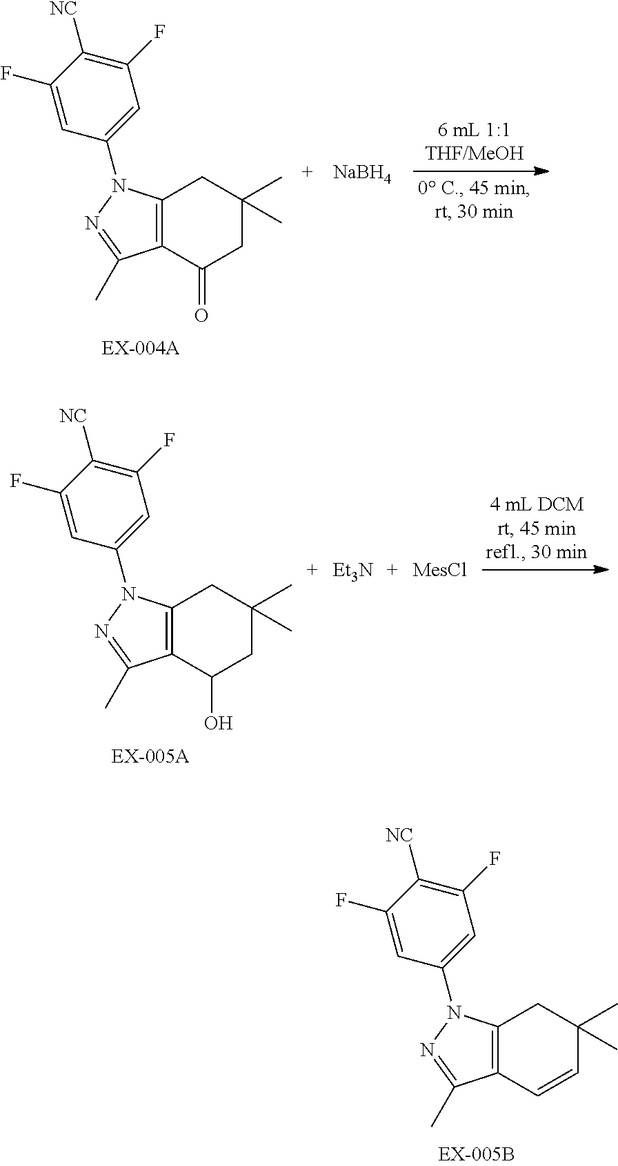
C12=C(C(=O)CC(C)(C)C1)C(C)=NN2C1=CC(F)=C([NC])C(F)=C1.[NaBH4].C12=C(C(O)CC(C)(C)C1)C(C)=NN2C1=CC(F)=C([NC])C(F)=C1.[Et3N].[MesCl].C12=C(C=CC(C)(C)C1)C(C)=NN2C1=CC(F)=C([NC])C(F)=C1
